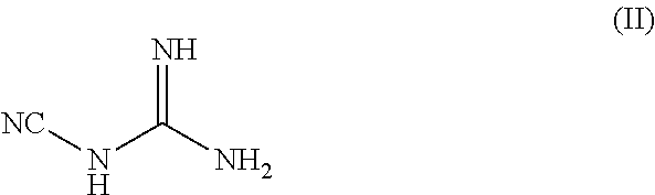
[NC]NC(N)=N
